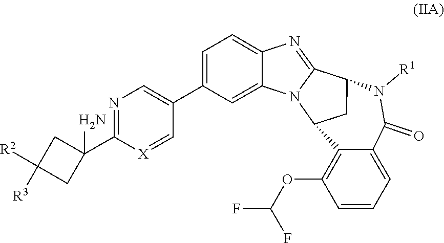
C1=[X]C(C2(N)CC([R2])([R3])C2)=NC=C1C1=CC=C2C(=C1)N1C(=N2)C2CC1C1=C(OC(F)F)C=CC=C1C(=O)N2[R1]
